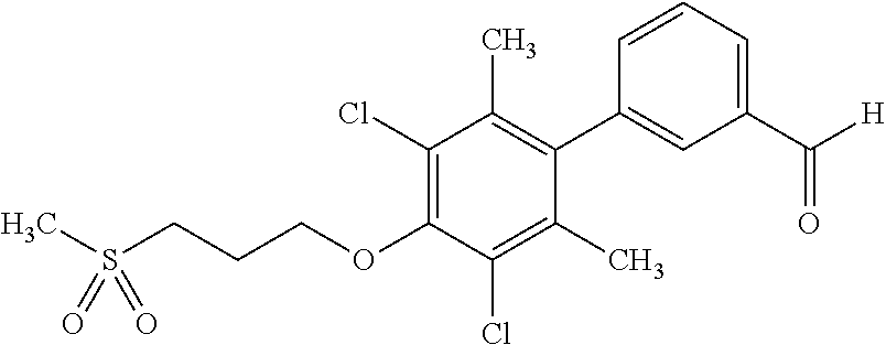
C1(Cl)=C(OCCCS(C)(=O)=O)C(Cl)=C(C)C(C2=CC(C([H])=O)=CC=C2)=C1C
